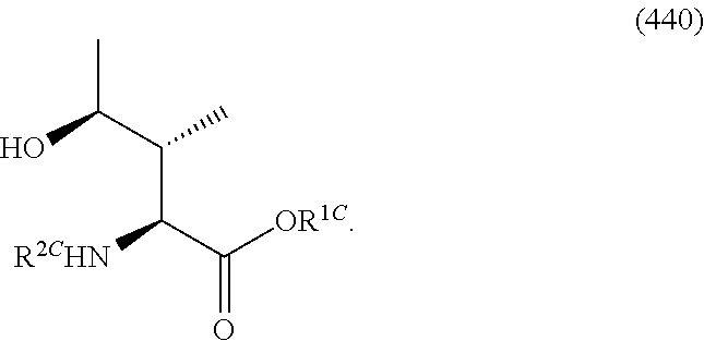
CC(C(C(C(=O)[OR1C])[R2CHN])C)O
